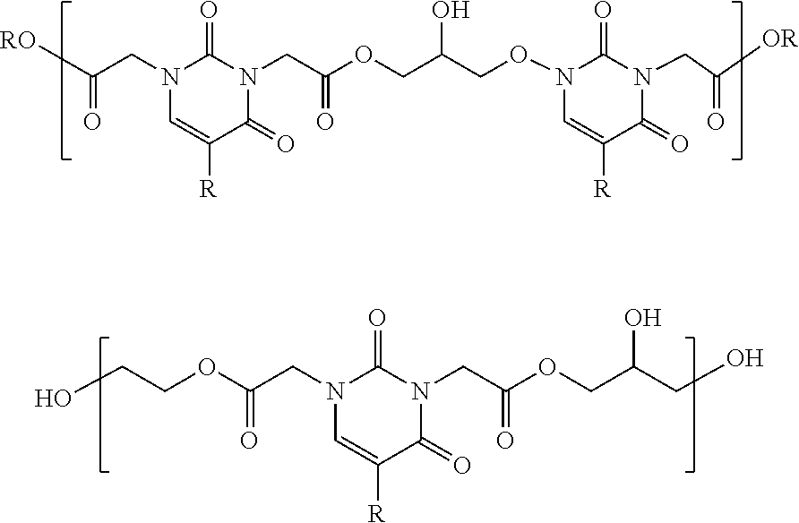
N1(CC([RO])=O)C=C([R])C(=O)N(CC(OCC(CON2C=C([R])C(=O)N(CC([OR])=O)C2=O)O)=O)C1=O.N1(CC(OCCO)=O)C=C([R])C(=O)N(CC(OCC(CO)O)=O)C1=O
